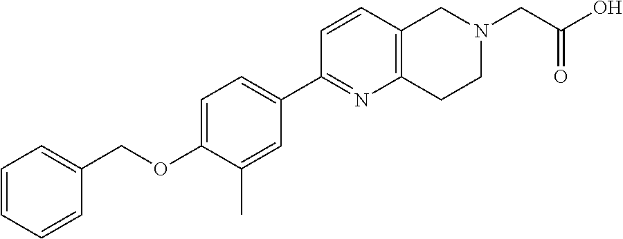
C1=CC=CC(COC2=CC=C(C3=NC4=C(C=C3)CN(CC(O)=O)CC4)C=C2C)=C1
